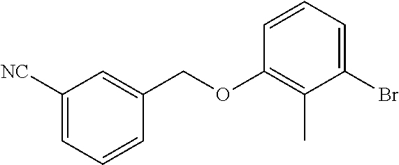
C(OC1=C(C)C(Br)=CC=C1)C1=CC([NC])=CC=C1
